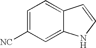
C1=C([NC])C=C2C(=C1)C=CN2
